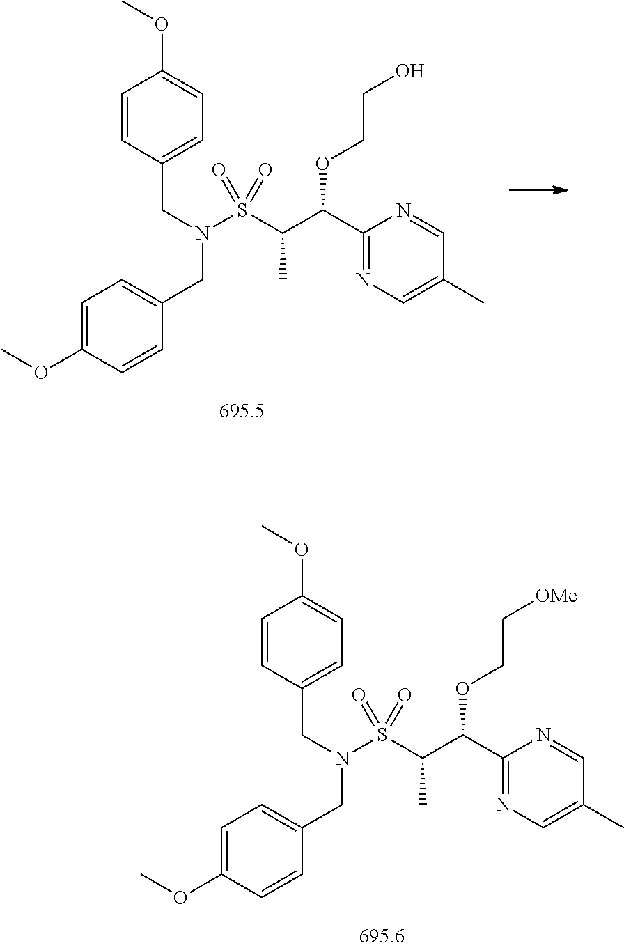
C1=C(OC)C=CC(CN(S(=O)(=O)C(C(OCC[OMe])C2=NC=C(C)C=N2)C)CC2=CC=C(OC)C=C2)=C1.C1=C(OC)C=CC(CN(S(=O)(=O)C(C(OCCO)C2=NC=C(C)C=N2)C)CC2=CC=C(OC)C=C2)=C1
